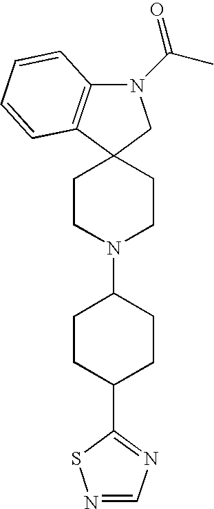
C1CN(C2CCC(C3=NC=NS3)CC2)CCC12CN(C(C)=O)C1=C2C=CC=C1
